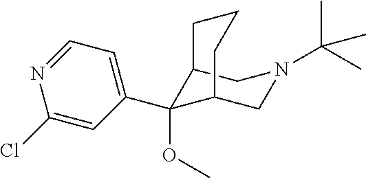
C1(OC)(C2=CC=NC(Cl)=C2)C2CCCC1CN(C(C)(C)C)C2
